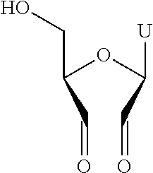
OCC(OC([U])C=O)C=O
